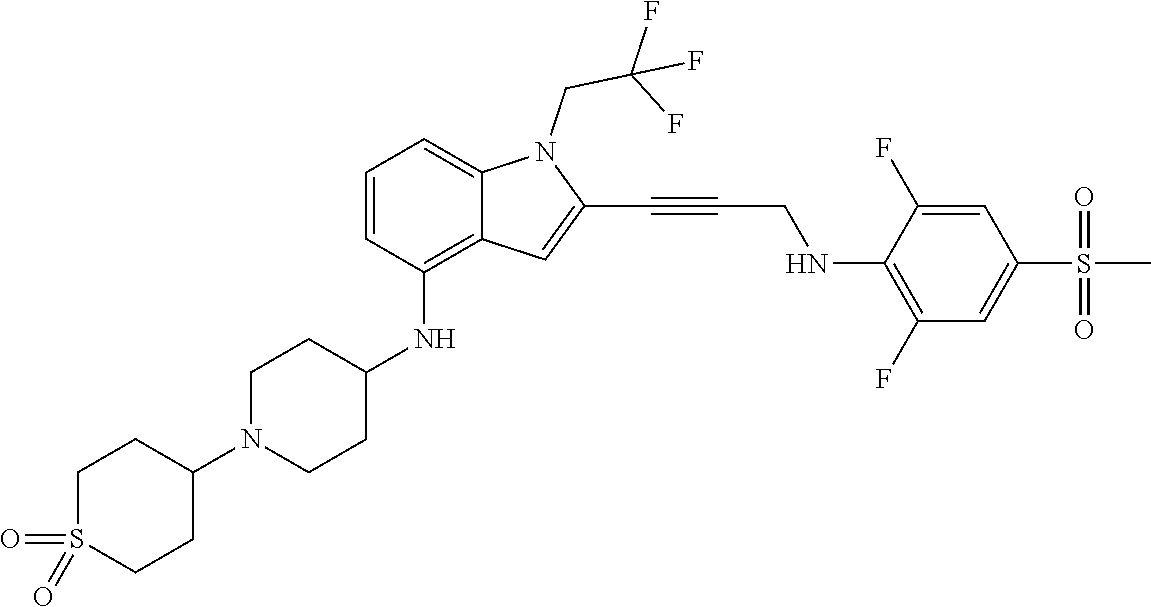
C(C#CC1=CC2=C(NC3CCN(C4CCS(=O)(=O)CC4)CC3)C=CC=C2N1CC(F)(F)F)NC1=C(F)C=C(S(C)(=O)=O)C=C1F
